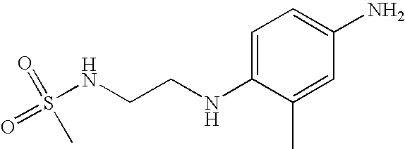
S(NCCNC1=CC=C(N)C=C1C)(=O)(=O)C
